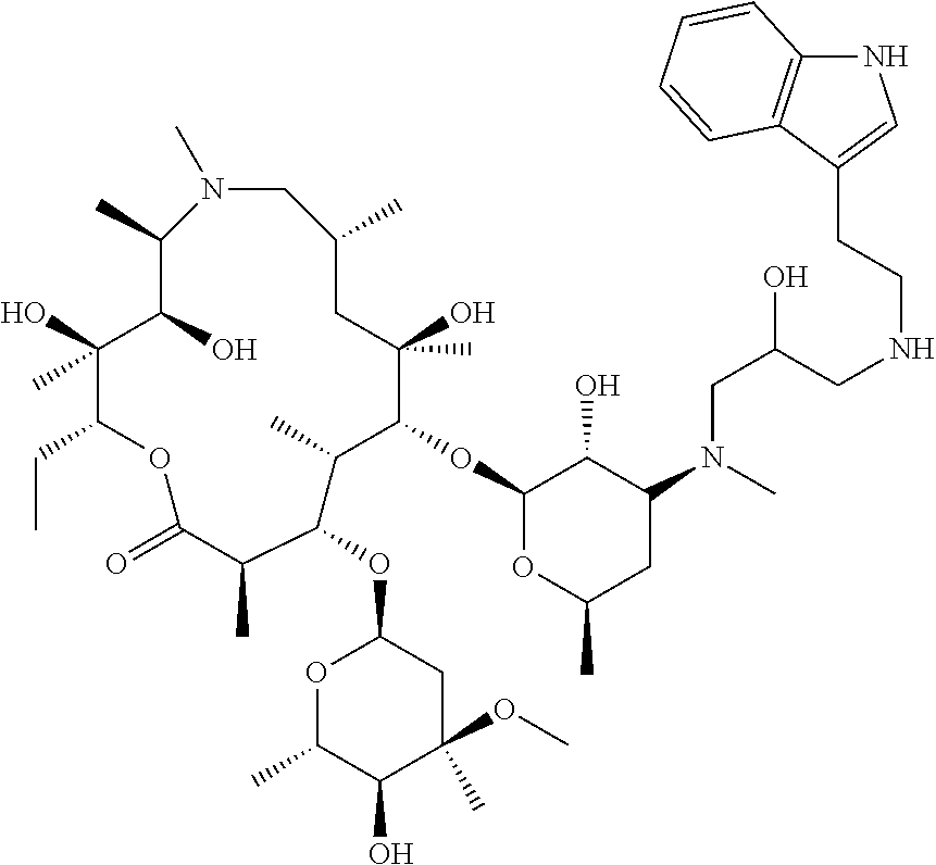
N1(C)CC(C)CC(O)(C)C(OC2OC(C)CC(N(CC(CNCCC3=CNC4=C3C=CC=C4)O)C)C2O)C(C)C(OC2OC(C)C(O)C(C)(OC)C2)C(C)C(=O)OC(CC)C(O)(C)C(O)C1C
